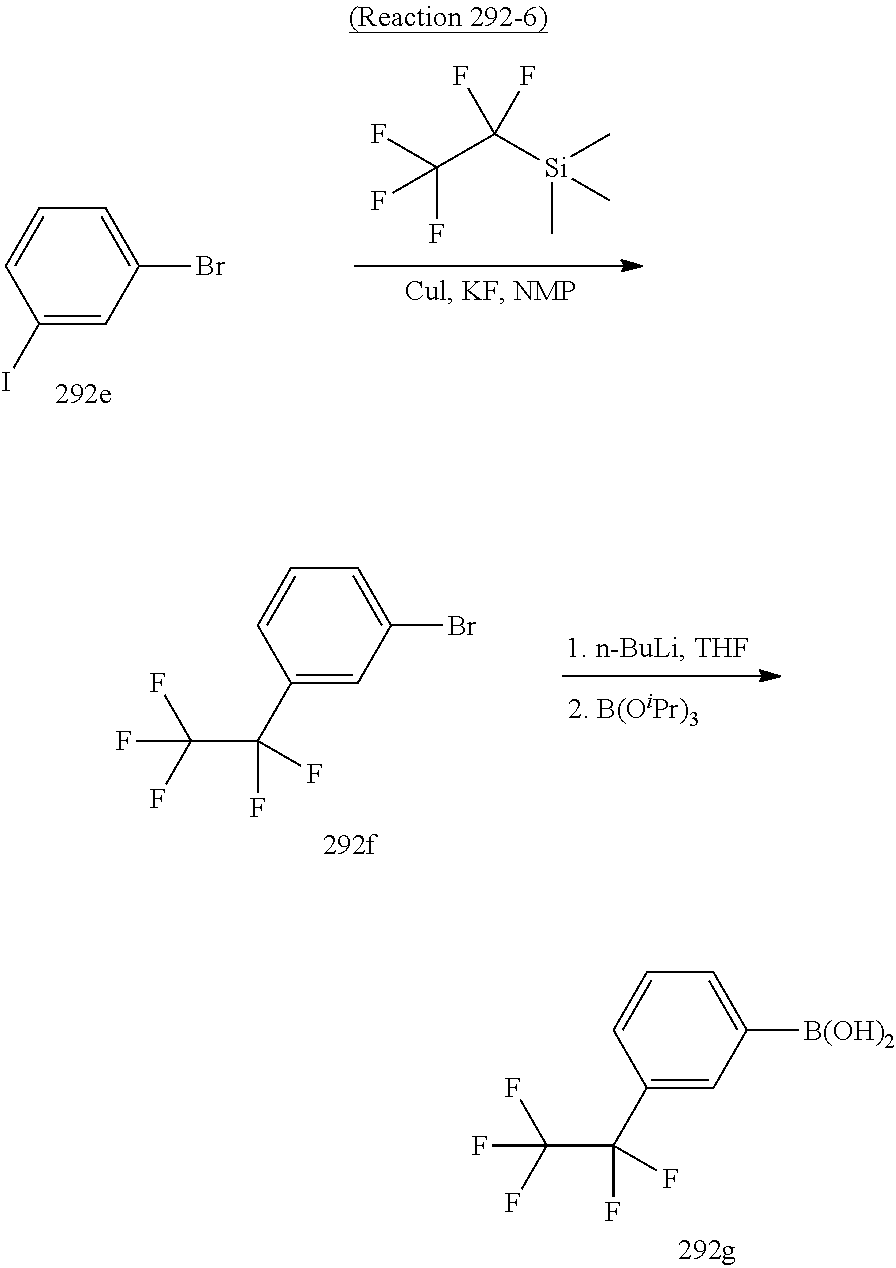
C1(Br)=CC=CC(I)=C1.C(C([Si](C)(C)C)(F)F)(F)(F)F.C1(Br)=CC=CC(C(C(F)(F)F)(F)F)=C1.C1([B(OH)2])=CC=CC(C(C(F)(F)F)(F)F)=C1
